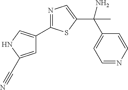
C1=C(C#N)NC=C1C1=NC=C(C(C)(C2=CC=NC=C2)N)S1
